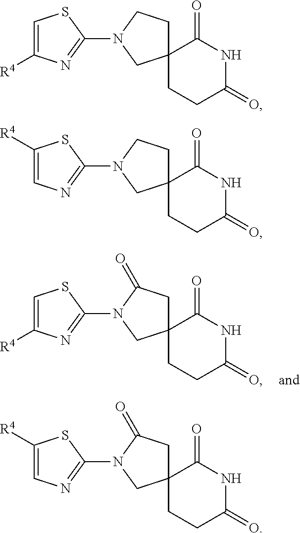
C1CC(=O)NC(=O)C12CC(=O)N(C1=NC([R4])=CS1)C2.C1CC(=O)NC(=O)C12CCN(C1=NC([R4])=CS1)C2.C1CC(=O)NC(=O)C12CCN(C1=NC=C([R4])S1)C2.C1CC(=O)NC(=O)C12CC(=O)N(C1=NC=C([R4])S1)C2
